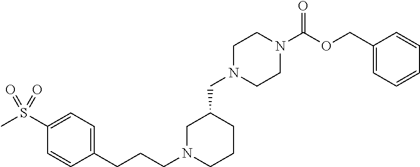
C1N(CCCC2=CC=C(S(=O)(=O)C)C=C2)CCCC1CN1CCN(C(OCC2=CC=CC=C2)=O)CC1
